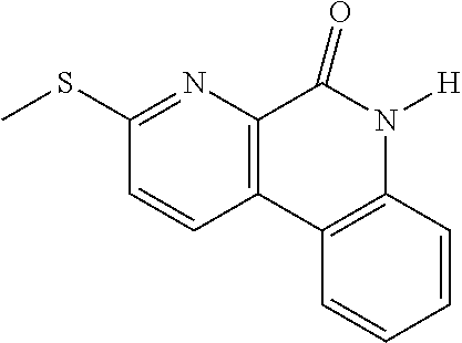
C1(SC)=NC2=C(C=C1)C1=C(N([H])C2=O)C=CC=C1
